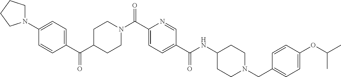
C1(N2CCCC2)=CC=C(C(C2CCN(C(C3=CC=C(C(NC4CCN(CC5=CC=C(OC(C)C)C=C5)CC4)=O)C=N3)=O)CC2)=O)C=C1
